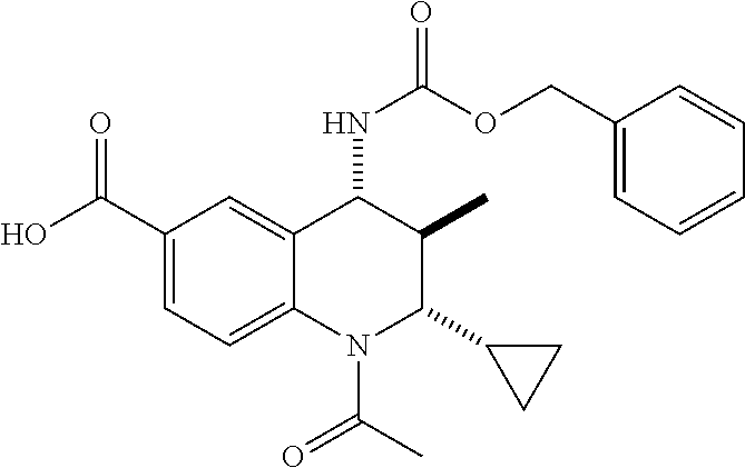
C1(C(=O)O)=CC=C2C(=C1)C(NC(=O)OCC1=CC=CC=C1)C(C)C(C1CC1)N2C(=O)C
